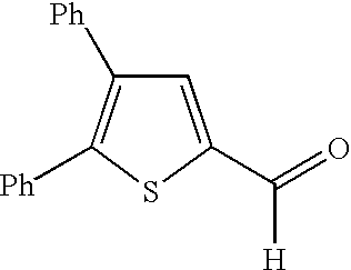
C1=C(C(=O)[H])SC([Ph])=C1[Ph]
